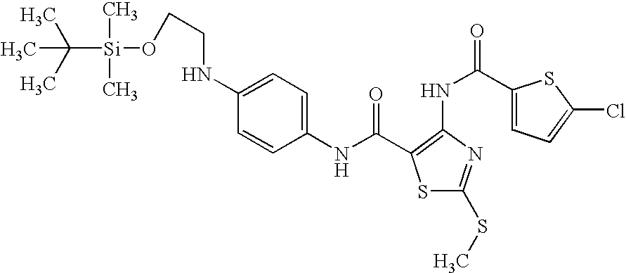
C1(NC(=O)C2=C(NC(C3=CC=C(Cl)S3)=O)N=C(SC)S2)=CC=C(NCCO[Si](C(C)(C)C)(C)C)C=C1
